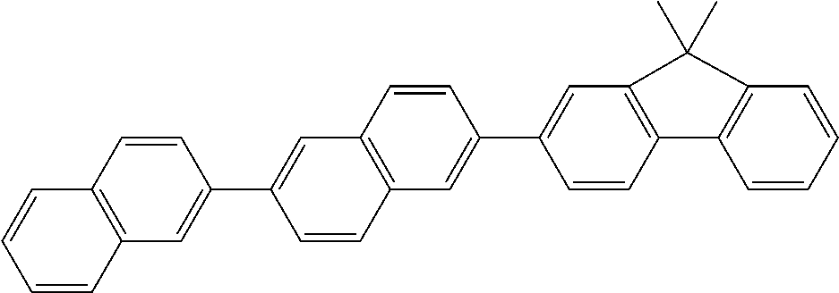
C1=CC2=C(C=C1C1=CC3=C(C=C1)C=C(C1=CC4=C(C=C1)C1=C(C=CC=C1)C4(C)C)C=C3)C=CC=C2
